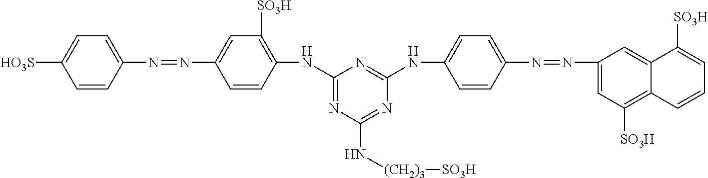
C1=CC(N=NC2=CC([SO3H])=C(NC3=NC(N[(CH2)3][SO3H])=NC(NC4=CC=C(N=NC5=CC([SO3H])=C6C(=C5)C([SO3H])=CC=C6)C=C4)=N3)C=C2)=CC=C1[HO3S]
